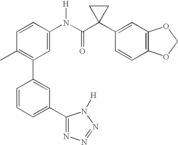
C1(N(C(C2(C3=CC4=C(C=C3)OCO4)CC2)=O)[H])=CC(C2=CC(C3=NN=NN3[H])=CC=C2)=C(C)C=C1
